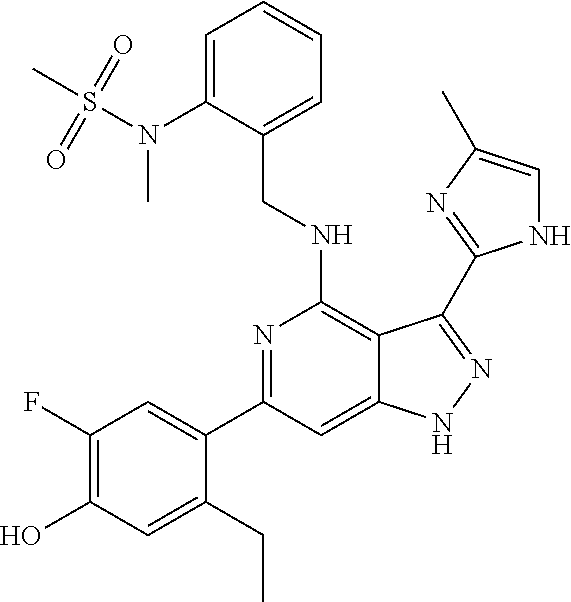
C(NC1=C2C(=CC(C3=CC(F)=C(O)C=C3CC)=N1)NN=C2C1=NC(C)=CN1)C1=CC=CC=C1N(S(C)(=O)=O)C
